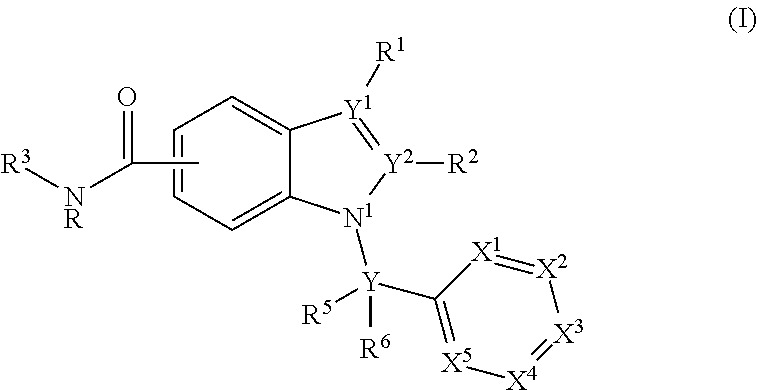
C1=C2C(=CC=C1)[Y1]([R1])=[Y2]([R2])[N1]2[Y]([R5])(C1=[X5][X4]=[X3][X2]=[X1]1)[R6].CC([NR][R3])=O
